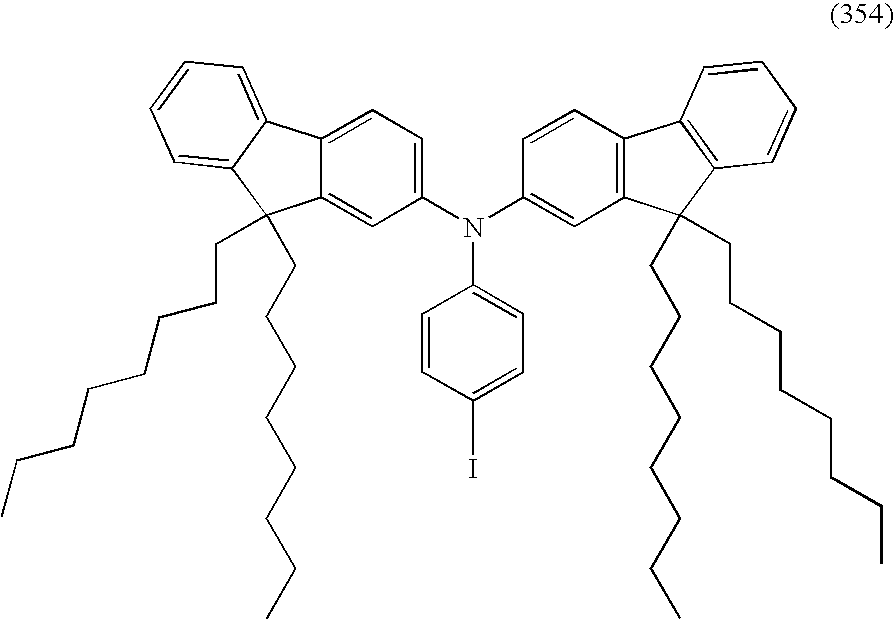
C1(N(C2=CC3=C(C=C2)C2=C(C3(CCCCCCCC)CCCCCCCC)C=CC=C2)C2=CC=C(I)C=C2)=CC=C2C(=C1)C(CCCCCCCC)(CCCCCCCC)C1=CC=CC=C21
